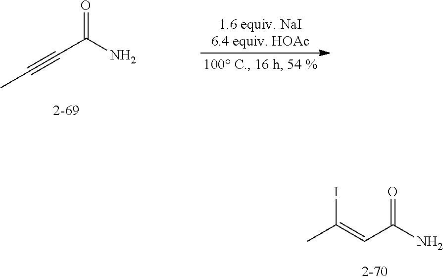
CC(=CC(=O)N)I.CC#CC(N)=O
